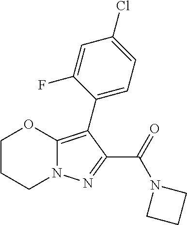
C1CCN2C(=C(C3=CC=C(Cl)C=C3F)C(C(=O)N3CCC3)=N2)O1
